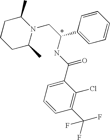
N1(CC(C2=CC=CC=C2)NC(=O)C2=CC=CC(C(F)(F)F)=C2Cl)C(C)CCCC1C
